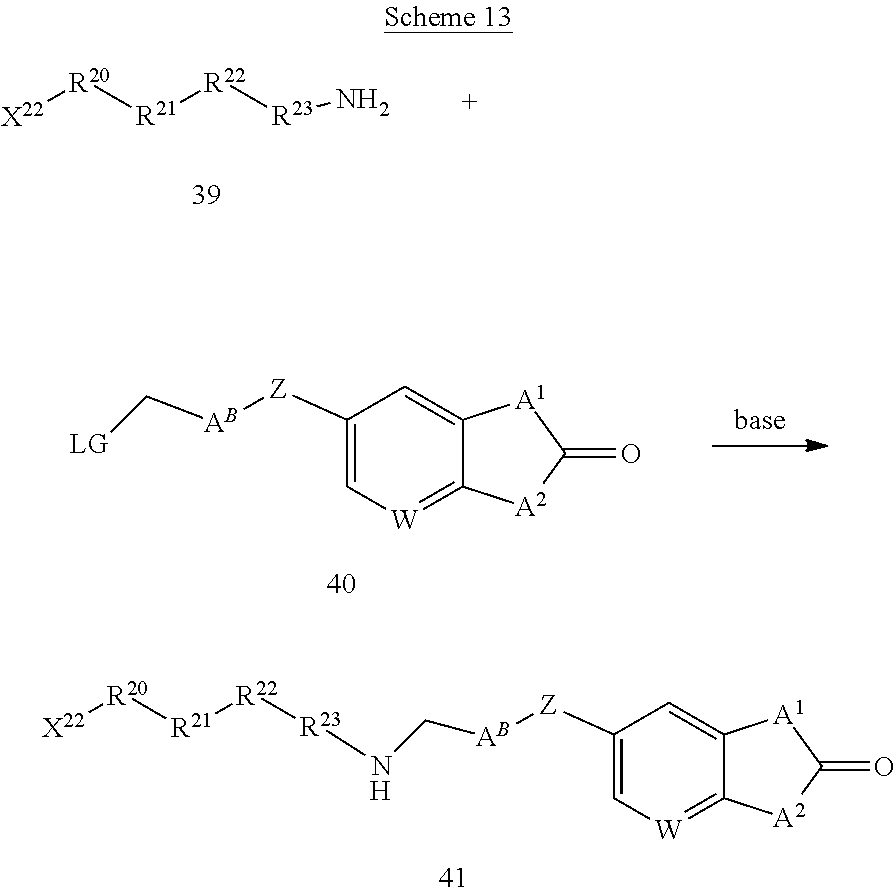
[R23]([R22][R21][R20][X22])N.C1([Z][AB]C[LG])=C[W]=C2C(=C1)[A1]C(=O)[A2]2.C1([Z][AB]CN[R23][R22][R21][R20][X22])=C[W]=C2C(=C1)[A1]C(=O)[A2]2.[H]
